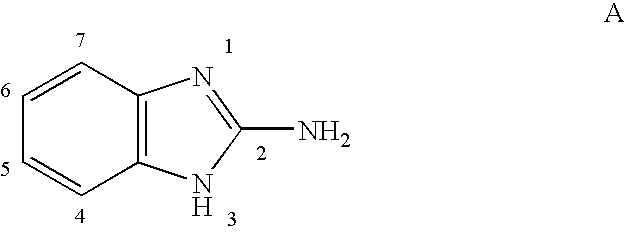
C1=CC=CC2=C1NC(N)=N2
